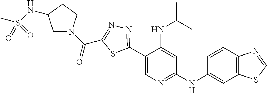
C1C(NS(C)(=O)=O)CCN1C(C1=NN=C(C2=CN=C(NC3=CC4=C(C=C3)N=CS4)C=C2NC(C)C)S1)=O
